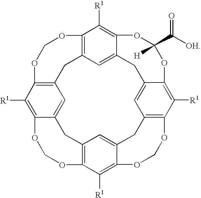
C12=C3C=C4C(=C1[R1])OC(C(=O)[OH])([H])OC1=C([R1])C5=C(CC6=CC7=C(C([R1])=C6OCO5)OCOC5=C([R1])C(=C(C=C5C7)C3)OCO2)C=C1C4
